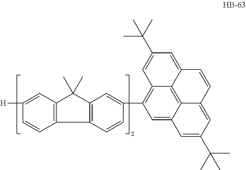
C1=C([H])C=CC2=C1C(C)(C)C1=C2C=CC(C2=C3C4=C5C(=C2)C=C(C(C)(C)C)C=C5C=CC4=CC(C(C)(C)C)=C3)=C1
